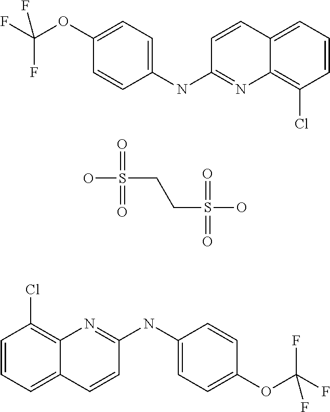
C1=C2C(=C(Cl)C=C1)N=C(NC1=CC=C(OC(F)(F)F)C=C1)C=C2.C(CS(=O)(=O)O)S(=O)(=O)O.C1=CC2=CC=CC(Cl)=C2N=C1NC1=CC=C(OC(F)(F)F)C=C1
